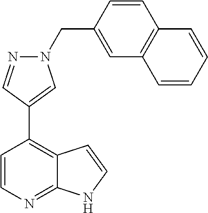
N1(CC2=CC3=C(C=C2)C=CC=C3)N=CC(C2=C3C(=NC=C2)NC=C3)=C1
